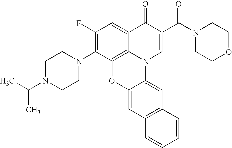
C1(F)=C(N2CCN(C(C)C)CC2)C2=C3C(=C1)C(=O)C(C(N1CCOCC1)=O)=CN3C1=CC3=C(C=C1O2)C=CC=C3
